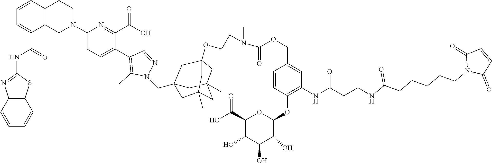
C12=C(C=CC=C1)SC(NC(C1=CC=CC3=C1CN(C1=CC=C(C4=C(C)N(CC56CC7(C)CC(C)(C5)CC(OCCN(C(OCC5=CC(NC(CCNC(CCCCCN8C(=O)C=CC8=O)=O)=O)=C(OC8C(O)C(O)C(O)C(C(O)=O)O8)C=C5)=O)C)(C6)C7)N=C4)C(C(O)=O)=N1)CC3)=O)=N2
